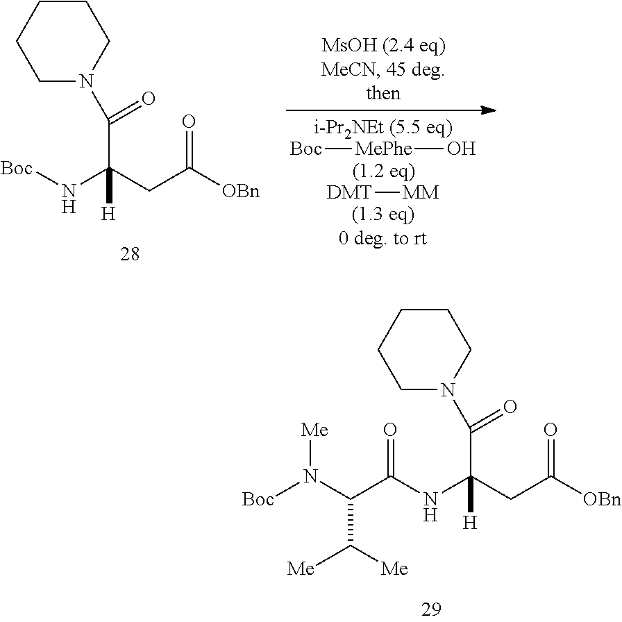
C(NC(CC([OBn])=O)([H])C(=O)N1CCCCC1)(C(N([Boc])[Me])C([Me])[Me])=O.[Boc]NC(CC([OBn])=O)([H])C(=O)N1CCCCC1.[Boc][MePhe]O.[DMT][MM]
